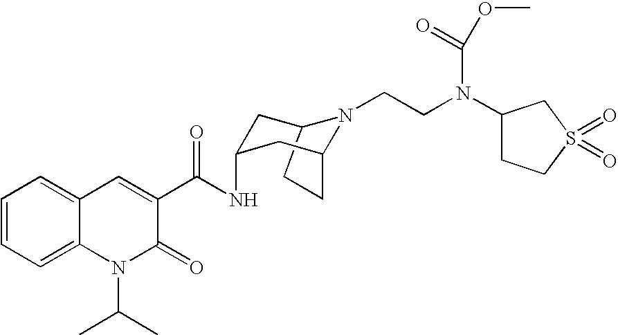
C12CCC(CC(NC(C3=CC4=CC=CC=C4N(C(C)C)C3=O)=O)C1)N2CCN(C1CCS(=O)(=O)C1)C(=O)OC
